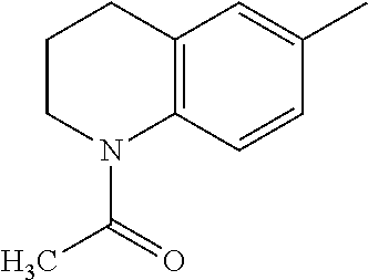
C1CN(C(=O)C)C2=C(C1)C=C(C)C=C2
